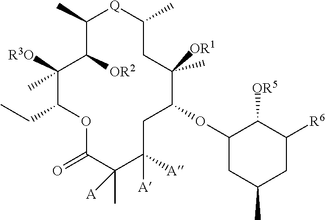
C1(C)C([OR2])C([R3O])(C)C(CC)OC(=O)C(C)([A])C([A])([A])CC(OC2CC(C)CC([R6])C2[OR5])C(C)([OR1])CC(C)[Q]1
